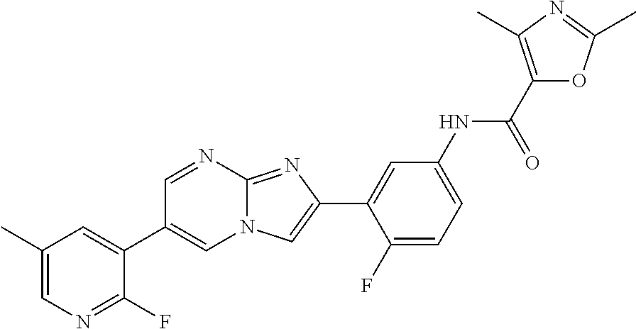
C1=NC2=NC(C3=CC(NC(C4=C(C)N=C(C)O4)=O)=CC=C3F)=CN2C=C1C1=CC(C)=CN=C1F
